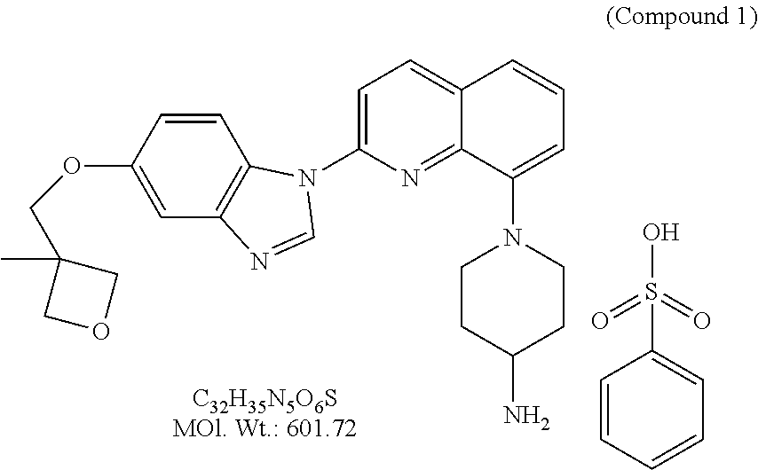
C12=CC=C(N3C4=C(N=C3)C=C(OCC3(C)COC3)C=C4)N=C1C(N1CCC(N)CC1)=CC=C2.C1=CC=CC=C1S(O)(=O)=O
